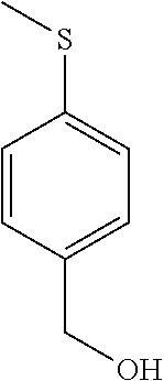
OCC1=CC=C(SC)C=C1
